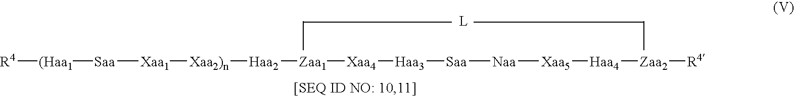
[R4][(Haa1][Saa][Xaa1][Xaa2)n][Haa2][Zaa1][Xaa4][Haa3][Saa][Naa][Xaa5][Haa4][Zaa2][R4]
